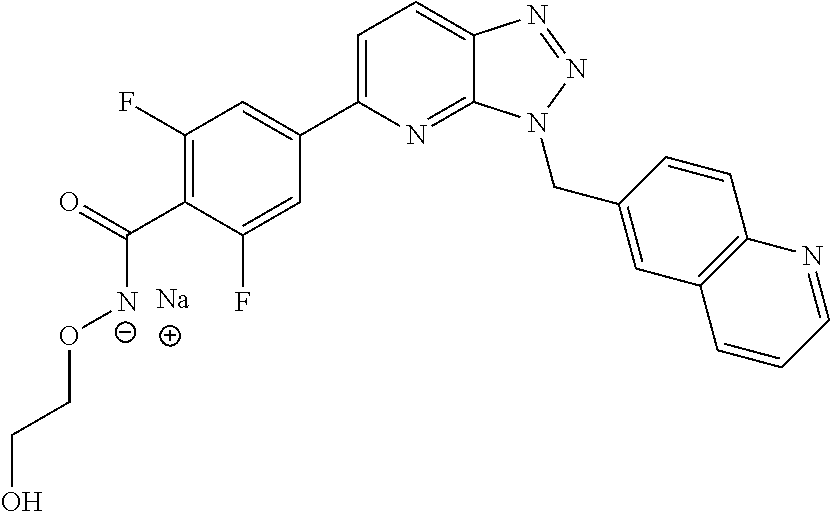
C1(F)=C(C(=O)[N-]OCCO)C(F)=CC(C2=CC=C3C(=N2)N(CC2=CC4=C(C=C2)N=CC=C4)N=N3)=C1.[Na]
